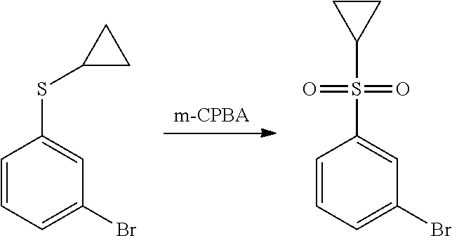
C1=CC=C(Br)C=C1SC1CC1.C1=CC=C(Br)C=C1S(=O)(=O)C1CC1
